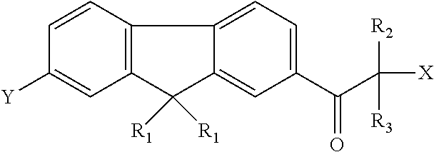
C1=CC2=C(C=C1[Y])C([R1])([R1])C1=CC(C(C([R2])([X])[R3])=O)=CC=C21
